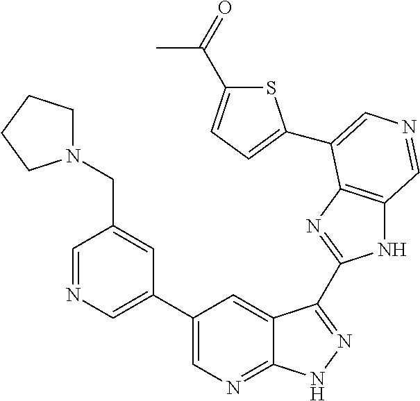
C1(C2=CN=CC(CN3CCCC3)=C2)=CN=C2C(=C1)C(C1=NC3=C(N1)C=NC=C3C1=CC=C(C(C)=O)S1)=NN2
